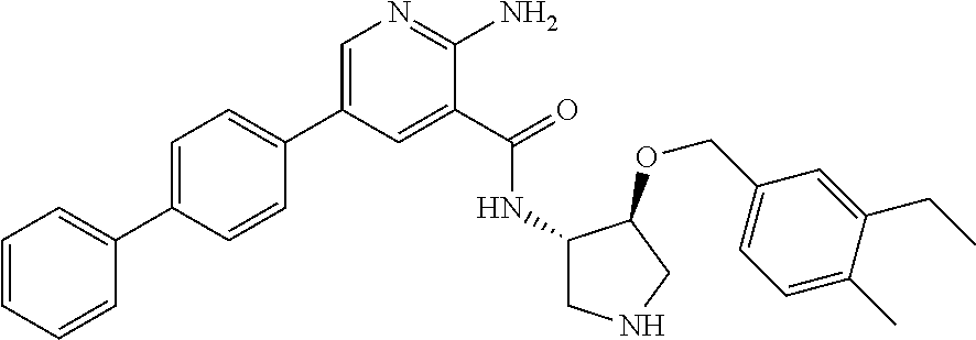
C1=C(C2=CC=C(C3=CC=CC=C3)C=C2)C=C(C(=O)NC2CNCC2OCC2=CC=C(C)C(CC)=C2)C(N)=N1
